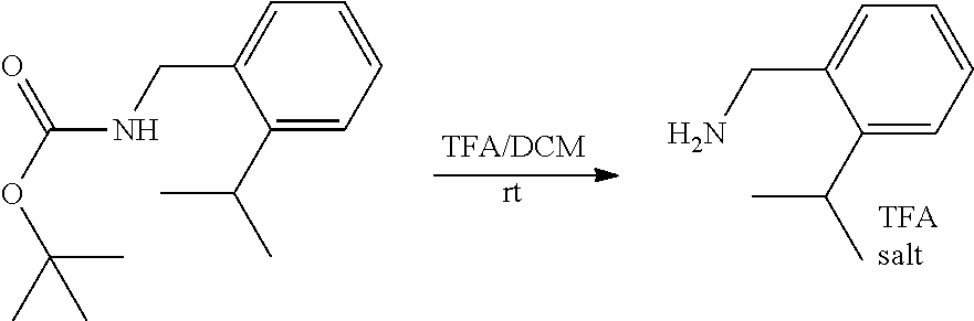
[rt].C1(C(C)C)=CC=CC=C1CN.C1(C(C)C)=CC=CC=C1CNC(OC(C)(C)C)=O
